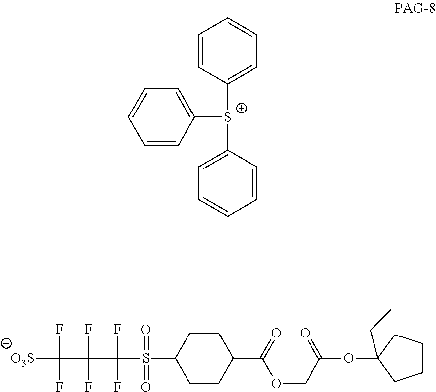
C1=CC([S+](C2=CC=CC=C2)C2=CC=CC=C2)=CC=C1.C1C(S(C(F)(F)C(F)(F)C(F)(F)[O3S])(=O)=O)CCC(C(OCC(=O)OC2(CC)CCCC2)=O)C1
